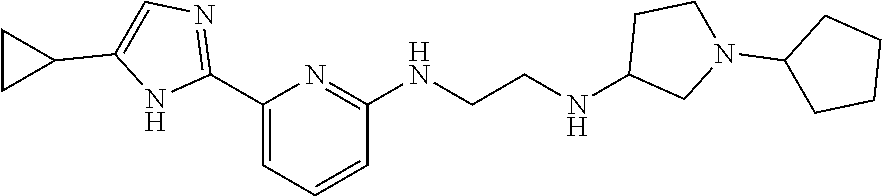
C1(C2=NC=C(C3CC3)N2)=CC=CC(NCCNC2CN(C3CCCC3)CC2)=N1
